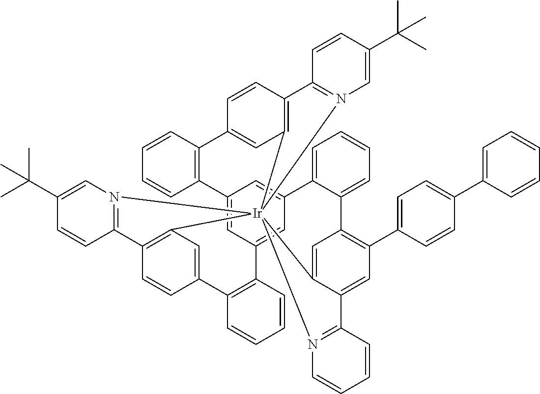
C12=CC3=CC(=C1)C1=CC=CC=C1C1=C(C4=CC=C(C5=CC=CC=C5)C=C4)C=C4C(=C1)[Ir]15(C6=C(C=CC(=C6)C6=C3C=CC=C6)C3=N1C=C(C(C)(C)C)C=C3)(C1=C(C=CC(=C1)C1=C2C=CC=C1)C1=N5C=C(C(C)(C)C)C=C1)N1=C4C=CC=C1
